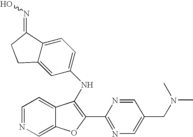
N(C1=C(C2=NC=C(CN(C)C)C=N2)OC2=CN=CC=C21)C1=CC=C2C(=C1)CCC2=NO
